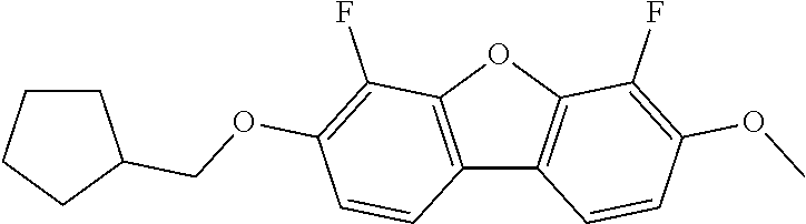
C12=C(OC3=C1C=CC(OC)=C3F)C(F)=C(OCC1CCCC1)C=C2
